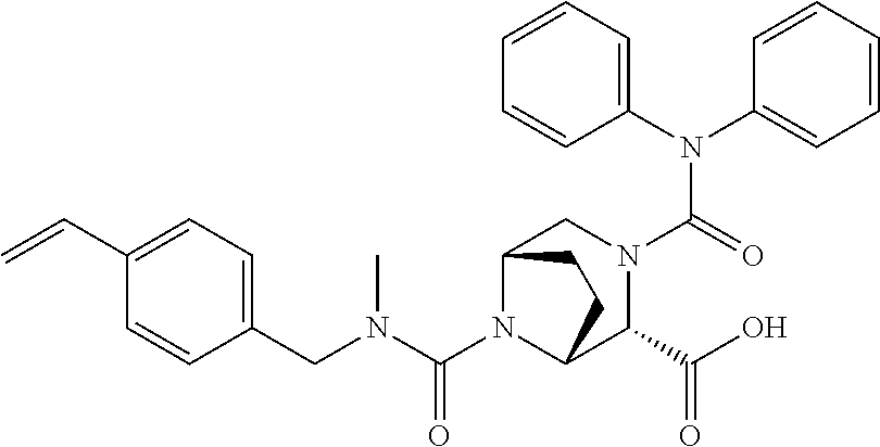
C1=CC(C=C)=CC=C1CN(C(N1C2C(C(O)=O)N(C(N(C3=CC=CC=C3)C3=CC=CC=C3)=O)CC1CC2)=O)C
